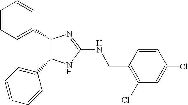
C1(C2C(C3=CC=CC=C3)NC(NCC3=C(Cl)C=C(Cl)C=C3)=N2)=CC=CC=C1
